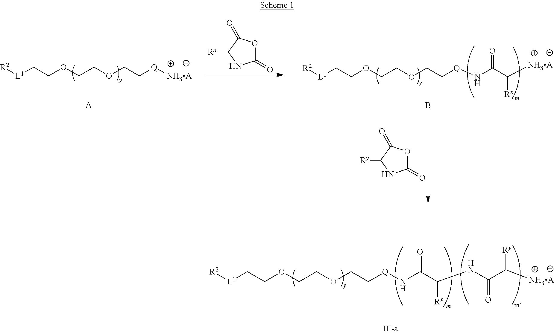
[R2][L1]CCOCCOCC[Q][NH3A].C1(=O)OC(=O)C([Rx])N1.[R2][L1]CCOCCOCC[Q]NC(C([NH3A])[Rx])=O.[A].B.C1(=O)OC(=O)C([Ry])N1.[R2][L1]CCOCCOCC[Q]NC(C(NC(C([NH3A])[Ry])=O)[Rx])=O
